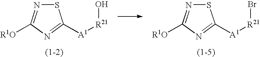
S1N=C([R1O])N=C1[A1][R21]O.S1N=C([R1O])N=C1[A1][R21]Br
